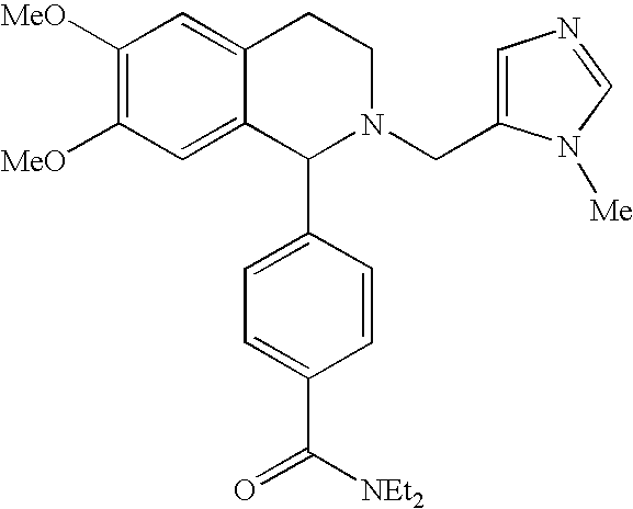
C1([MeO])=C([MeO])C=C2C(=C1)CCN(CC1=CN=CN1[Me])C2C1=CC=C(C([NEt2])=O)C=C1
